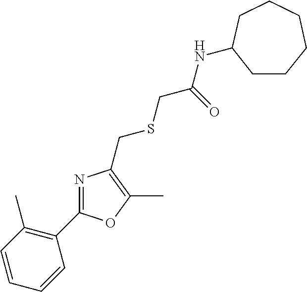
C1=CC=CC(C2=NC(CSCC(=O)NC3CCCCCC3)=C(C)O2)=C1C
